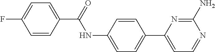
C1=CC(C(=O)NC2=CC=C(C3=CC=NC(N)=N3)C=C2)=CC=C1F
